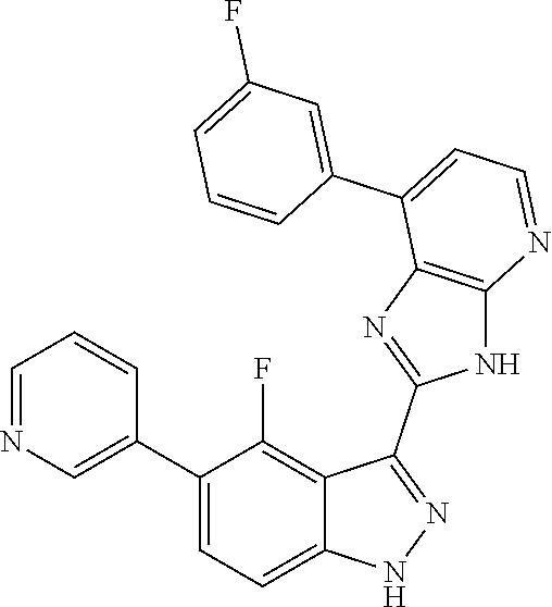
C1=NC=C(C2=CC=C3C(=C2F)C(C2=NC4=C(N2)N=CC=C4C2=CC(F)=CC=C2)=NN3)C=C1
